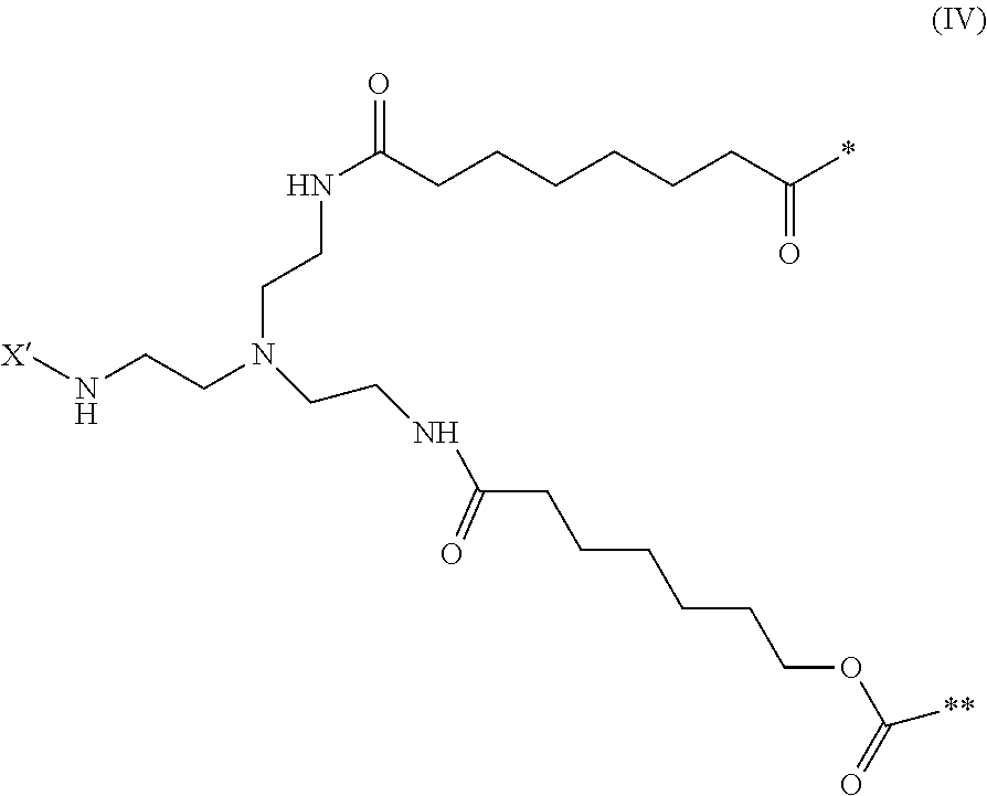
N(C(CCCCCCC(*)=O)=O)CCN(CCNC(CCCCCCOC([**])=O)=O)CCN[X]
